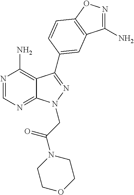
N1=CN=C2C(=C1N)C(C1=CC3=C(ON=C3N)C=C1)=NN2CC(N1CCOCC1)=O
